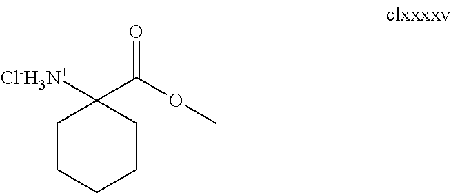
C1CCCCC1([Cl-H3N+])C(OC)=O
